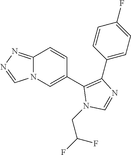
C1(C2=C(C3=CC=C(F)C=C3)N=CN2CC(F)F)=CN2C(=NN=C2)C=C1
